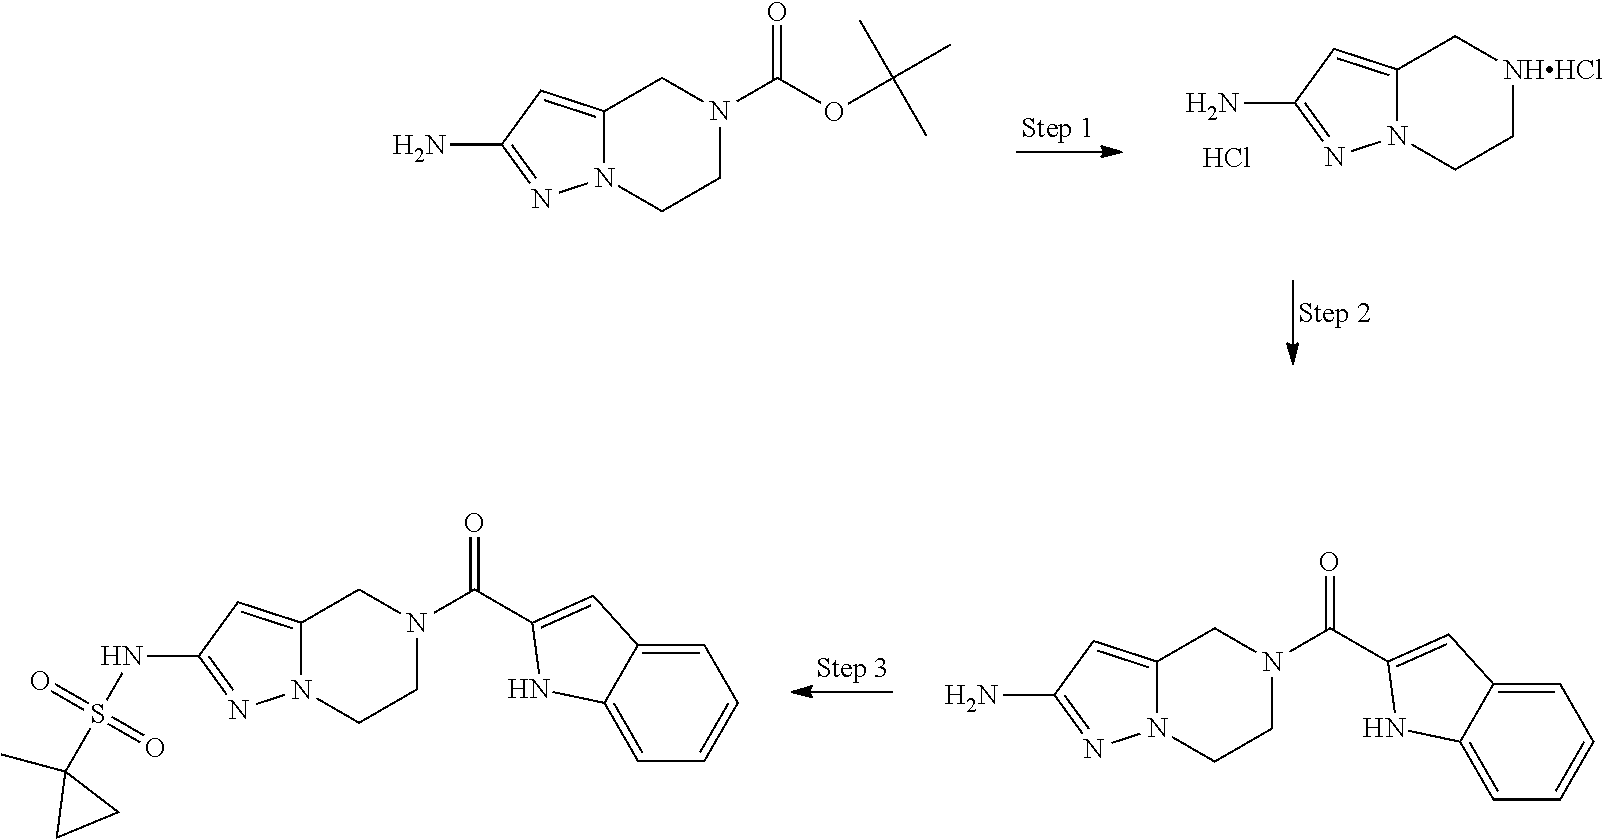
C12=CC(N)=NN1CC[NHHCl]C2.Cl.C12=CC(N)=NN1CCN(C(=O)OC(C)(C)C)C2.C12=CC(NS(=O)(=O)C3(C)CC3)=NN1CCN(C(=O)C1=CC3=CC=CC=C3N1)C2.C12=CC(N)=NN1CCN(C(=O)C1=CC3=CC=CC=C3N1)C2
